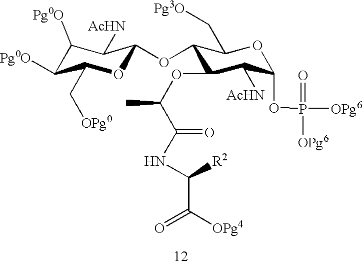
C1([Pg0O])C([Pg0O])C(C[OPg0])OC(OC2C(OC(C(NC([R2])C(=O)[OPg4])=O)C)C([AcHN])C(OP([OPg6])(=O)[OPg6])OC2C[Pg3O])C1[AcHN]
